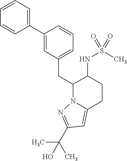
C(C1N2C(=CC(C(C)(C)O)=N2)CCC1NS(C)(=O)=O)C1=CC=CC(C2=CC=CC=C2)=C1
